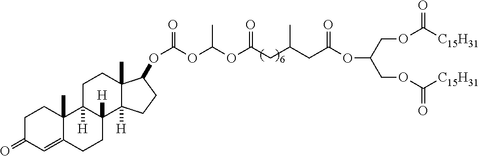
C(COC([C15H31])=O)(COC([C15H31])=O)OC(CC(CC(OC(OC(OC1C2(C)C([H])(CC1)C1([H])C([H])(CC2)C2(C)C(=CC(=O)CC2)CC1)=O)C)=O)C)=O
